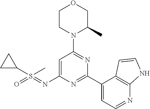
C1(S(C)(=NC2=CC(N3C(C)COCC3)=NC(C3=CC=NC4=C3C=CN4)=N2)=O)CC1
